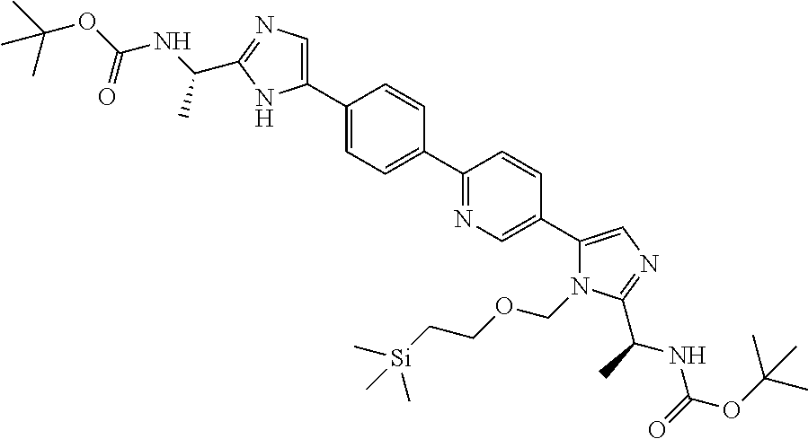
C1(C2=CN=C(C(NC(OC(C)(C)C)=O)C)N2)=CC=C(C2=NC=C(C3=CN=C(C(NC(=O)OC(C)(C)C)C)N3COCC[Si](C)(C)C)C=C2)C=C1
